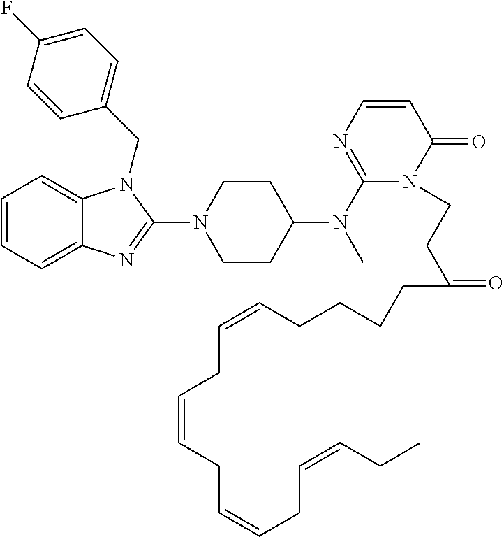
C1=CC=C2C(=C1)N(CC1=CC=C(F)C=C1)C(N1CCC(N(C3=NC=CC(=O)N3CCC(=O)CCCCC=CCC=CCC=CCC=CCC)C)CC1)=N2
